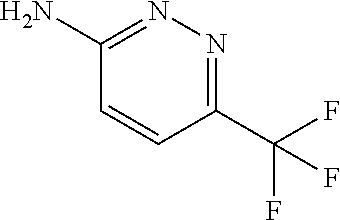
C1(C(F)(F)F)=NN=C(N)C=C1
